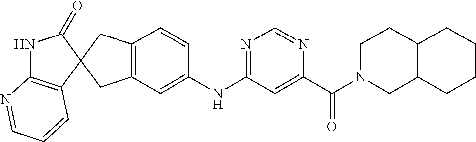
C1(=O)NC2=C(C=CC=N2)C12CC1=C(C2)C=CC(NC2=NC=NC(C(=O)N3CC4C(CC3)CCCC4)=C2)=C1
